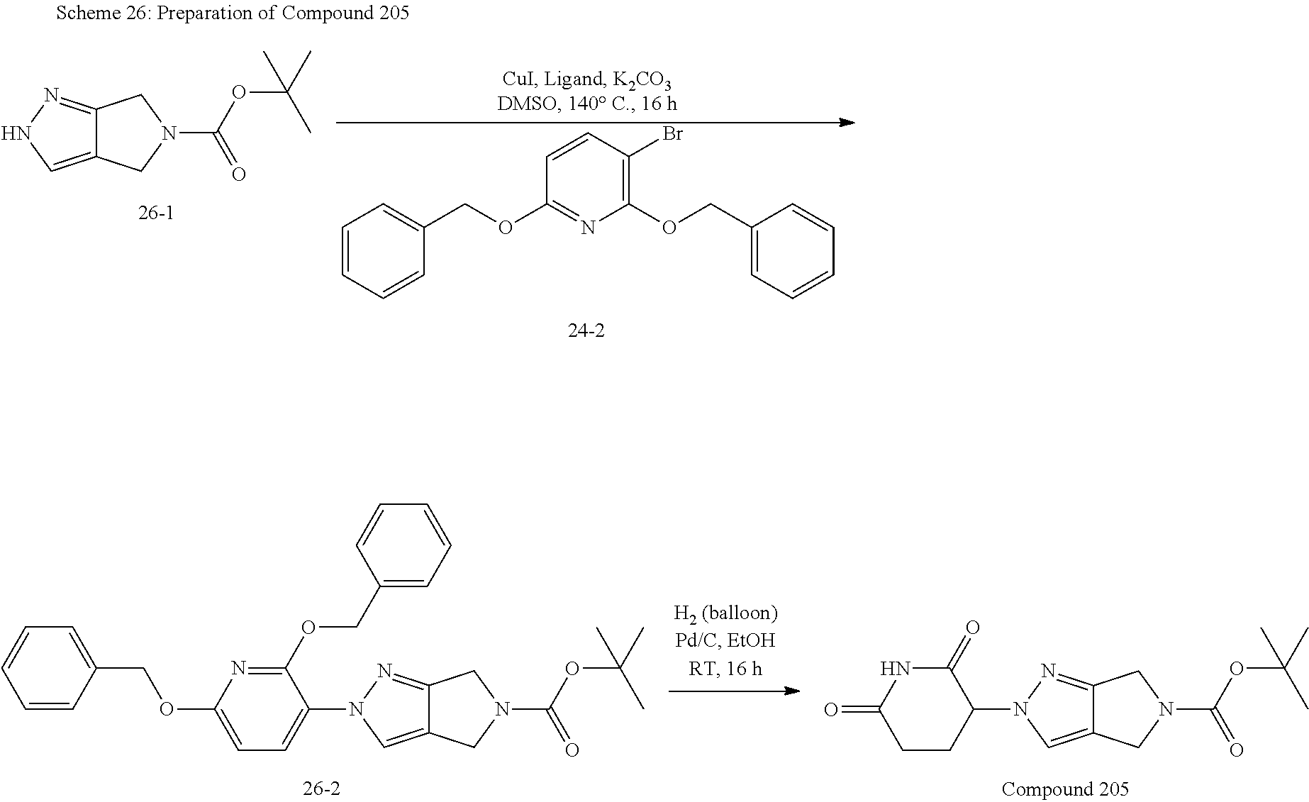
C1(OCC2=CC=CC=C2)=C(Br)C=CC(OCC2=CC=CC=C2)=N1.C12=CNN=C1CN(C(OC(C)(C)C)=O)C2.C12=CN(C3=CC=C(OCC4=CC=CC=C4)N=C3OCC3=CC=CC=C3)N=C1CN(C(OC(C)(C)C)=O)C2.C12=CN(C3C(=O)NC(=O)CC3)N=C1CN(C(OC(C)(C)C)=O)C2
